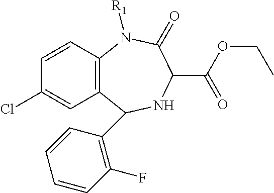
C12=C(C=CC(Cl)=C1)N([R1])C(=O)C(C(OCC)=O)NC2C1=C(F)C=CC=C1
